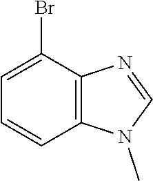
C12=C(C(Br)=CC=C1)N=CN2C
